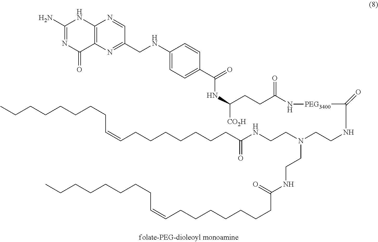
CCCCCCCCC=CCCCCCCCC(NCCN(CCNC([PEG3400]NC(CCC(NC(C1=CC=C(NCC2=NC3=C(N=C2)NC(N)=NC3=O)C=C1)=O)[CO2H])=O)=O)CCNC(CCCCCCCC=CCCCCCCCC)=O)=O
